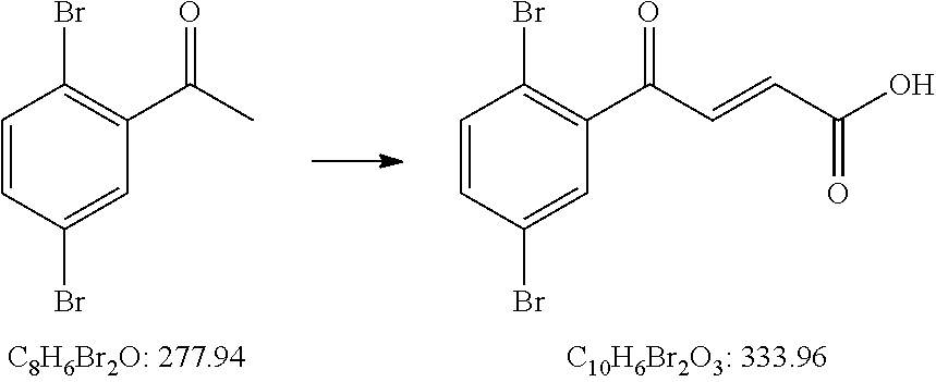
C1=CC(Br)=CC(C(C)=O)=C1Br.C1=CC(Br)=CC(C(C=CC(O)=O)=O)=C1Br
